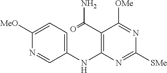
C1([MeO])=CC=C(NC2=C(C(=O)N)C([OMe])=NC([SMe])=N2)C=N1
